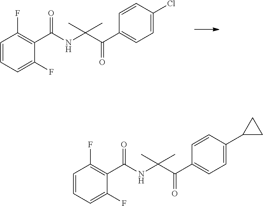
C1=CC(Cl)=CC=C1C(C(NC(C1=C(F)C=CC=C1F)=O)(C)C)=O.C1=CC(C2CC2)=CC=C1C(C(NC(C1=C(F)C=CC=C1F)=O)(C)C)=O
